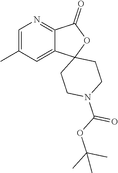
C1=C(C)C=C2C(=N1)C(=O)OC21CCN(C(OC(C)(C)C)=O)CC1
